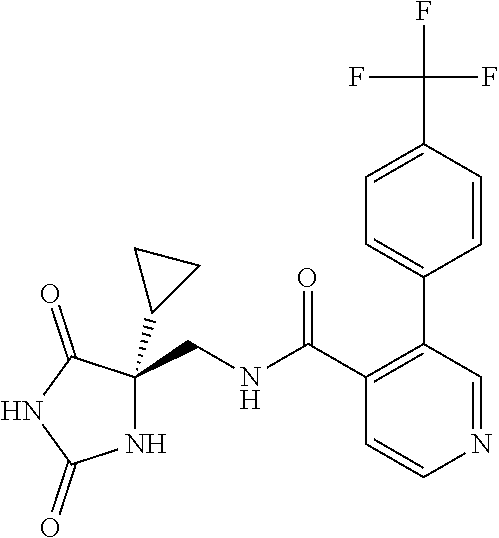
N1C(CNC(C2=C(C3=CC=C(C(F)(F)F)C=C3)C=NC=C2)=O)(C2CC2)C(=O)NC1=O
